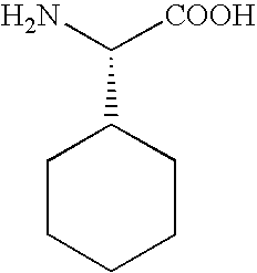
C1(C([COOH])N)CCCCC1
